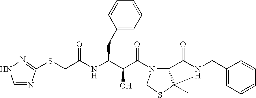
C(NC(C(C(=O)N1C2C(C)(SC1)N(CC1=CC=CC=C1C)C2=O)O)CC1=CC=CC=C1)(=O)CSC1=NNC=N1
